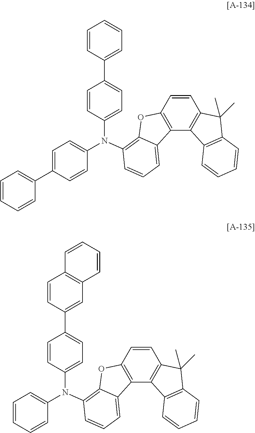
C12=C(C=CC3=C1C1=C(C3(C)C)C=CC=C1)OC1=C(N(C3=CC=C(C4=CC=CC=C4)C=C3)C3=CC=C(C4=CC=CC=C4)C=C3)C=CC=C21.C12=C(C=CC3=C1C1=C(C3(C)C)C=CC=C1)OC1=C(N(C3=CC=C(C4=CC5=C(C=C4)C=CC=C5)C=C3)C3=CC=CC=C3)C=CC=C21
